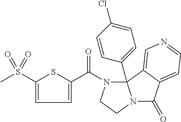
C1=C(S(C)(=O)=O)SC(C(N2CCN3C(=O)C4=CC=NC=C4C23C2=CC=C(Cl)C=C2)=O)=C1
